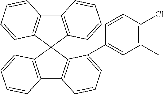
C12=C(C3(C4=C1C=CC=C4C1=CC(C)=C(Cl)C=C1)C1=C(C4=C3C=CC=C4)C=CC=C1)C=CC=C2
